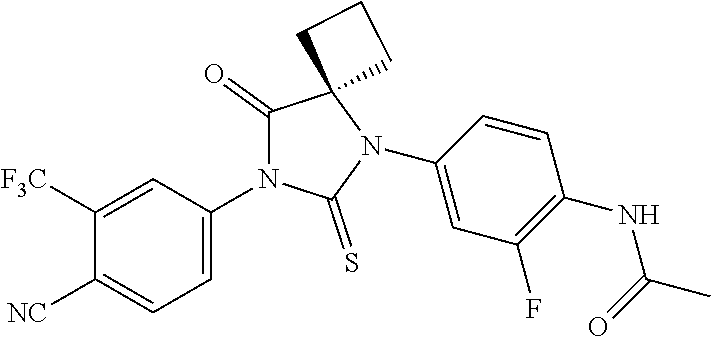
C1=C(N2C(=O)C3(N(C4=CC(F)=C(NC(=O)C)C=C4)C2=S)CCC3)C=C([F3C])C([NC])=C1
